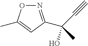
CC(O)(C#C)C1=NOC(C)=C1
